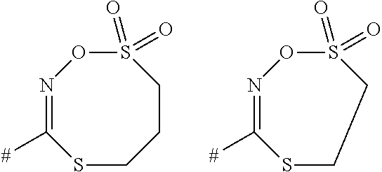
N1=C([#])SCCCS(=O)(=O)O1.N1=C([#])SCCS(=O)(=O)O1
